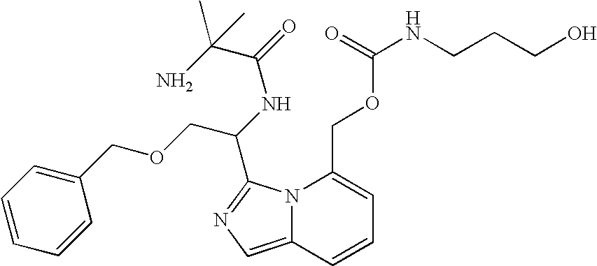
N12C(=CN=C1C(NC(=O)C(N)(C)C)COCC1=CC=CC=C1)C=CC=C2COC(NCCCO)=O
